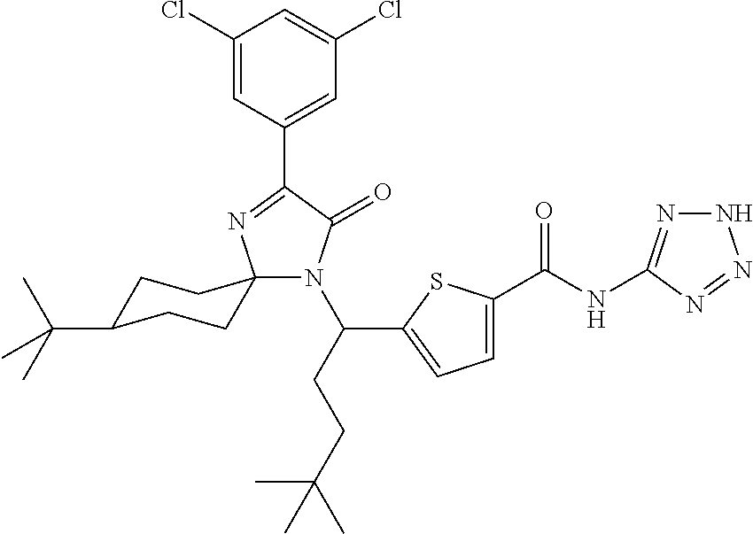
C1(Cl)=CC(C2=NC3(N(C(CCC(C)(C)C)C4=CC=C(C(=O)NC5=NNN=N5)S4)C2=O)CCC(C(C)(C)C)CC3)=CC(Cl)=C1
